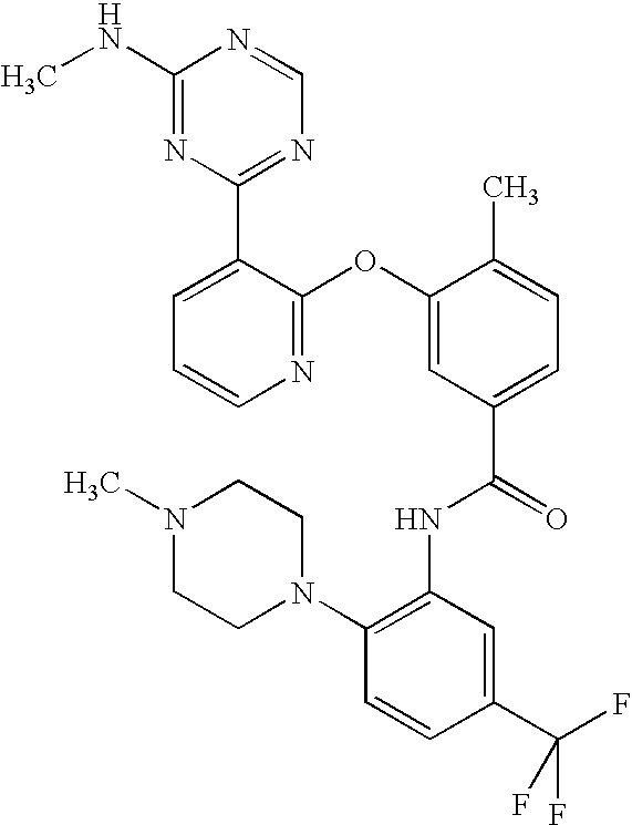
N1=C(OC2=CC(C(=O)NC3=C(N4CCN(C)CC4)C=CC(C(F)(F)F)=C3)=CC=C2C)C(C2=NC=NC(NC)=N2)=CC=C1
